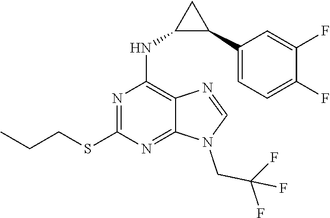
C1=NC2=C(NC3C(C4=CC=C(F)C(F)=C4)C3)N=C(SCCC)N=C2N1CC(F)(F)F
